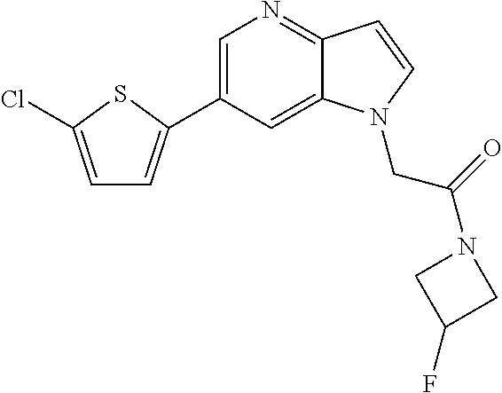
C1=C(C2=CC=C(Cl)S2)C=C2C(=N1)C=CN2CC(N1CC(F)C1)=O
